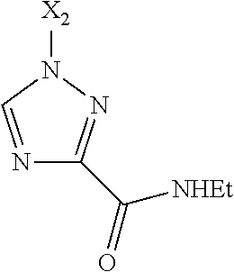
N1=CN([X2])N=C1C(=O)[NHEt]
